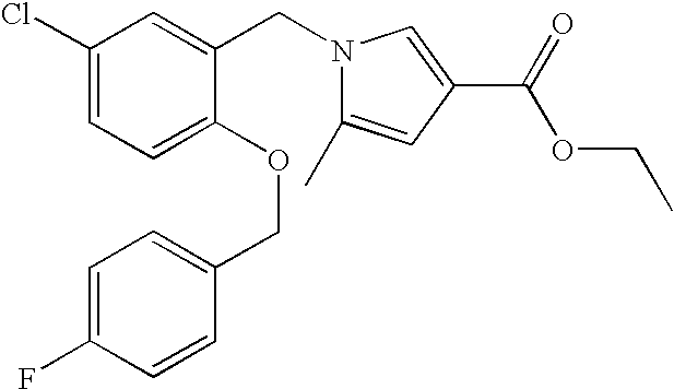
C1(Cl)=CC=C(OCC2=CC=C(F)C=C2)C(CN2C(C)=CC(C(=O)OCC)=C2)=C1
